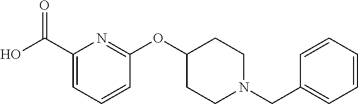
C1(C(O)=O)=CC=CC(OC2CCN(CC3=CC=CC=C3)CC2)=N1
